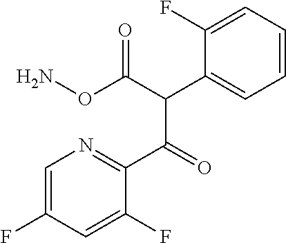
C1=C(F)C=C(F)C(C(C(C(ON)=O)C2=CC=CC=C2F)=O)=N1
